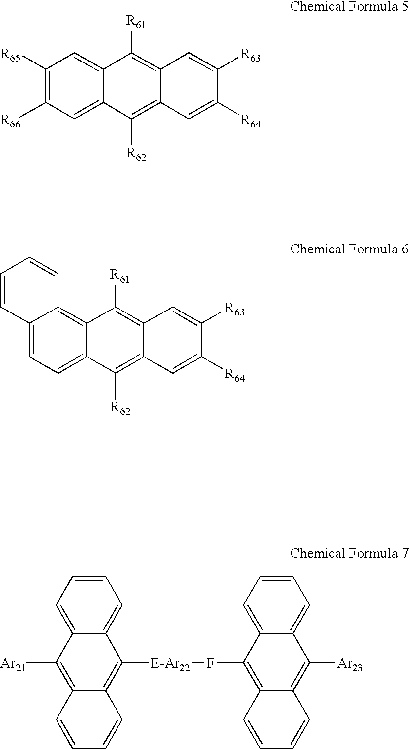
C1([R65])=C([R66])C=C2C(=C1)C([R61])=C1C(=C2[R62])C=C([R64])C([R63])=C1.C12=CC=C3C(=C1C=CC=C2)C([R61])=C1C(=C3[R62])C=C([R64])C([R63])=C1.C1=CC=C2C(=C1)C([E-Ar22]FC1=C3C(=C([Ar23])C4=CC=CC=C14)C=CC=C3)=C1C(=C2[Ar21])C=CC=C1
